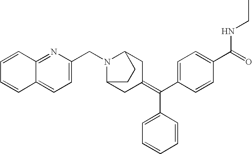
C1=C(CN2C3CC(=C(C4=CC=C(C(=O)NCC)C=C4)C4=CC=CC=C4)CC2CC3)N=C2C(=C1)C=CC=C2
